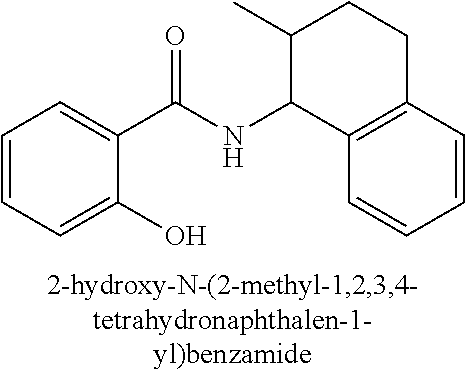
C1=CC=C(O)C(C(NC2C3=C(CCC2C)C=CC=C3)=O)=C1
